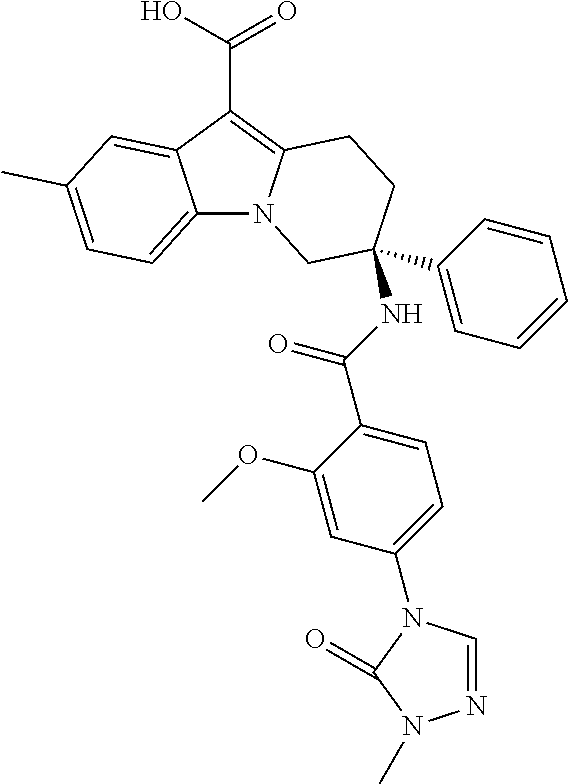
C12=CC=C(C)C=C1C(C(O)=O)=C1N2CC(C2=CC=CC=C2)(NC(C2=CC=C(N3C=NN(C)C3=O)C=C2OC)=O)CC1
